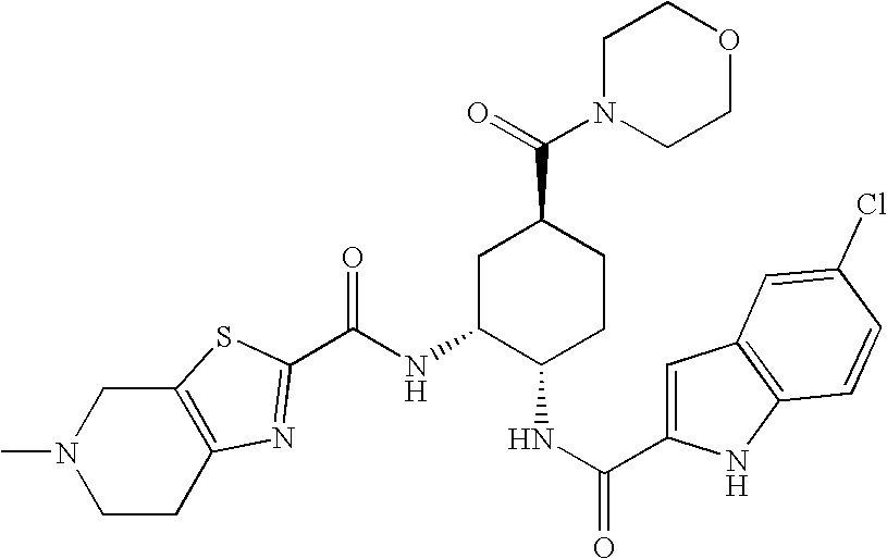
C12=C(SC(C(NC3C(NC(=O)C4=CC5=C(N4)C=CC(Cl)=C5)CCC(C(=O)N4CCOCC4)C3)=O)=N1)CN(C)CC2
